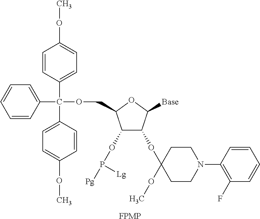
[FPMP].C1(C(C2=CC=CC=C2)(C2=CC=C(OC)C=C2)OCC2C(OP([Lg])[Pg])C(OC3(OC)CCN(C4=C(F)C=CC=C4)CC3)C([Base])O2)=CC=C(OC)C=C1
